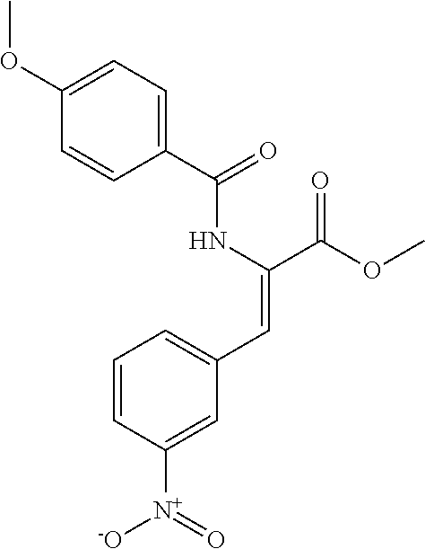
C1(C(=O)NC(=CC2=CC=CC([N+](=O)[-O])=C2)C(OC)=O)=CC=C(OC)C=C1
